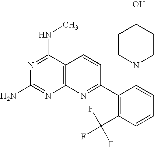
N1=C(NC)C2=C(N=C1N)N=C(C1=C(C(F)(F)F)C=CC=C1N1CCC(O)CC1)C=C2
